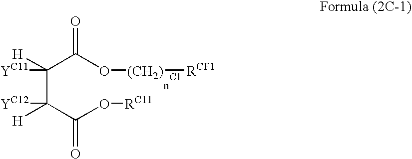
C(C(C(O[RC11])=O)([YC12])[H])(C(O[(CH2)][RCF1])=O)([YC11])[H]
